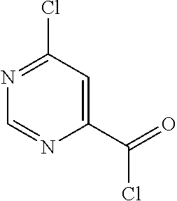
N1=C(Cl)C=C(C(Cl)=O)N=C1
